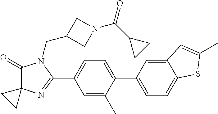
C1(=O)C2(N=C(C3=CC=C(C4=CC=C5C(=C4)C=C(C)S5)C(C)=C3)N1CC1CN(C(=O)C3CC3)C1)CC2
